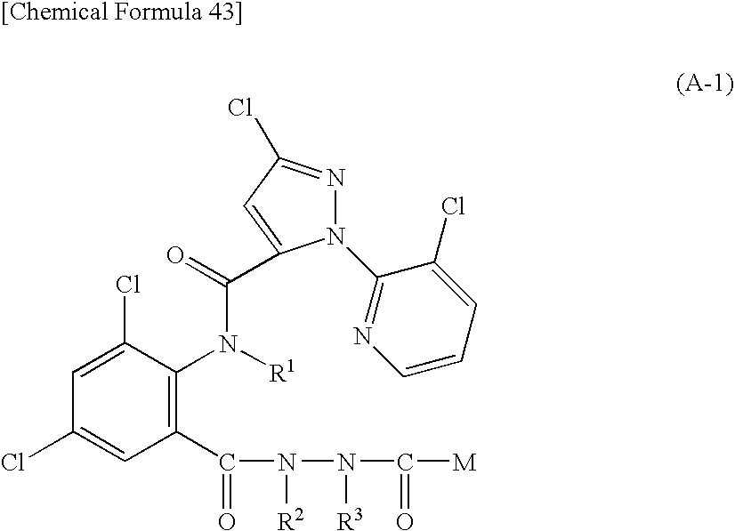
C1(Cl)=CC(C(=O)N([R2])N(C(=O)[M])[R3])=C(N(C(=O)C2=CC(Cl)=NN2C2=NC=CC=C2Cl)[R1])C(Cl)=C1
